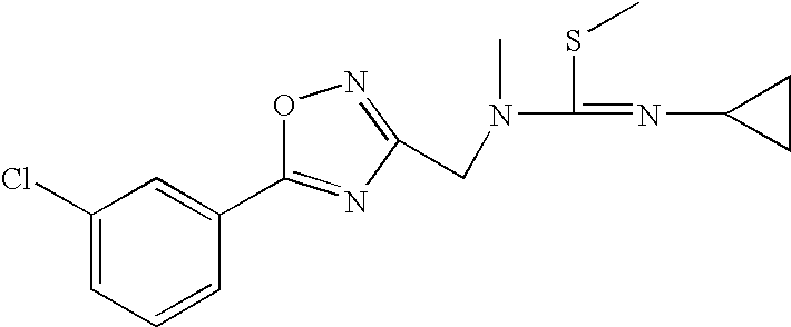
C1(Cl)=CC=CC(C2=NC(CN(C(SC)=NC3CC3)C)=NO2)=C1
